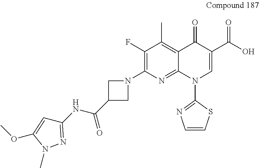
C1=C(OC)N(C)N=C1NC(=O)C1CN(C2=C(F)C(C)=C3C(=N2)N(C2=NC=CS2)C=C(C(O)=O)C3=O)C1
